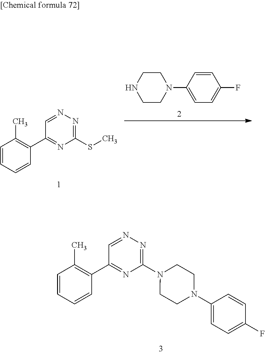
C1=CC=CC(C2=NC(SC)=NN=C2)=C1C.C1CN(C2=CC=C(F)C=C2)CCN1.C1=CC=CC(C2=NC(N3CCN(C4=CC=C(F)C=C4)CC3)=NN=C2)=C1C
